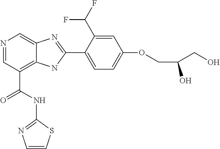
N1=CC(C(=O)NC2=NC=CS2)=C2C(=C1)N=C(C1=CC=C(OCC(CO)O)C=C1C(F)F)N2
